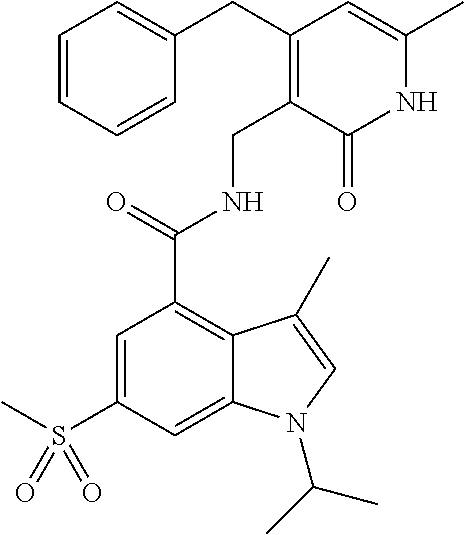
S(C1=CC(C(NCC2=C(CC3=CC=CC=C3)C=C(C)NC2=O)=O)=C2C(=C1)N(C(C)C)C=C2C)(C)(=O)=O
